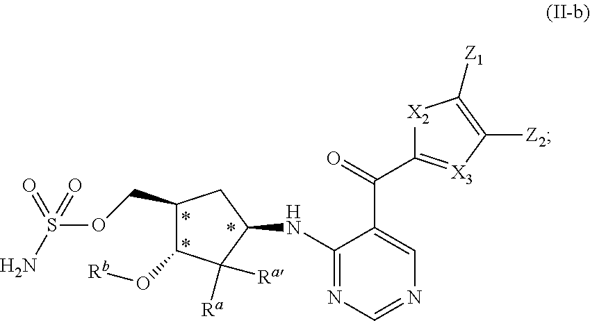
C1(COS(N)(=O)=O)C(O[Rb])C([Ra])([Ra])C(NC2=NC=NC=C2C(=O)C2=[X3]C([Z2])=C([Z1])[X2]2)C1
